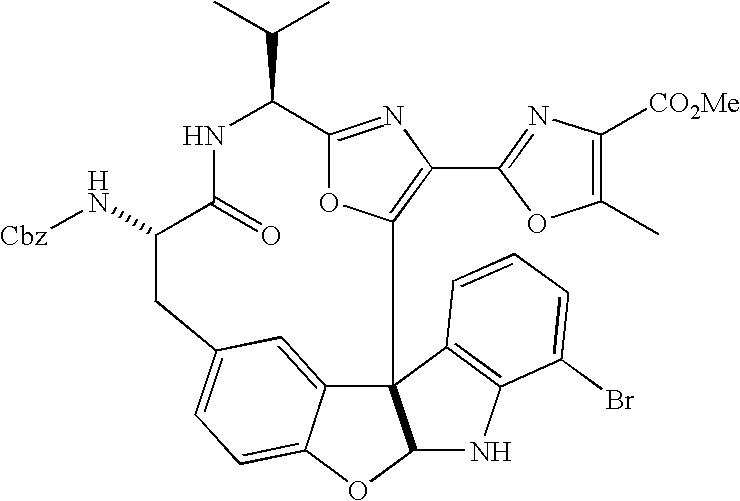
C12=NC(C3=NC([CO2Me])=C(C)O3)=C(O1)C13C4=CC(=CC=C4OC1NC1=C3C=CC=C1Br)CC(N[Cbz])C(=O)NC2C(C)C
